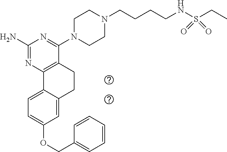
C1(N)=NC2=C(C(N3CCN(CCCCNS(CC)(=O)=O)CC3)=N1)CCC1=CC(OCC3=CC=CC=C3)=CC=C21
